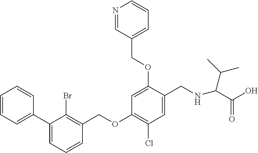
C1=CC=CC(C2=CC=CC(COC3=C(Cl)C=C(CNC(C(=O)O)C(C)C)C(OCC4=CC=CN=C4)=C3)=C2Br)=C1
